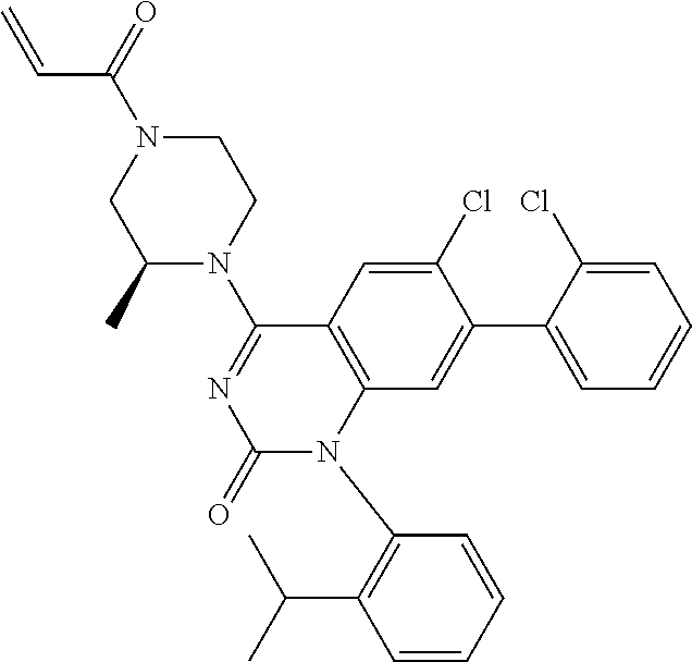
N1(C(C=C)=O)CCN(C2=NC(=O)N(C3=C(C(C)C)C=CC=C3)C3=C2C=C(Cl)C(C2=CC=CC=C2Cl)=C3)C(C)C1
